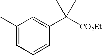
C1(C)=CC=CC(C([CO2Et])(C)C)=C1
